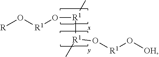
O([R1](C)[R1](C)O[R1]O[OH])[R1]O[R]
